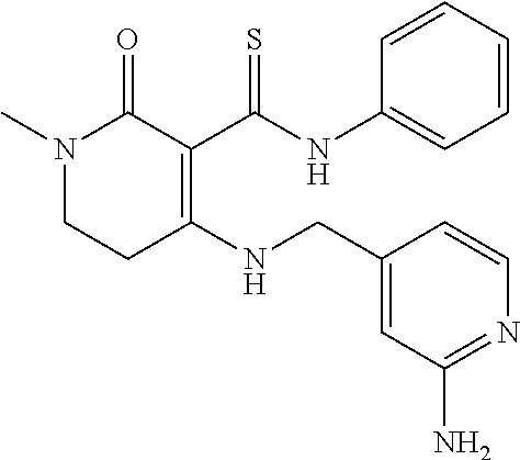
N1(C)CCC(NCC2=CC(N)=NC=C2)=C(C(NC2=CC=CC=C2)=S)C1=O
